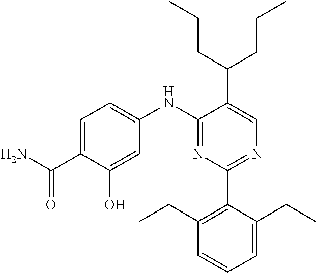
C1(NC2=CC=C(C(N)=O)C(O)=C2)=NC(C2=C(CC)C=CC=C2CC)=NC=C1C(CCC)CCC
